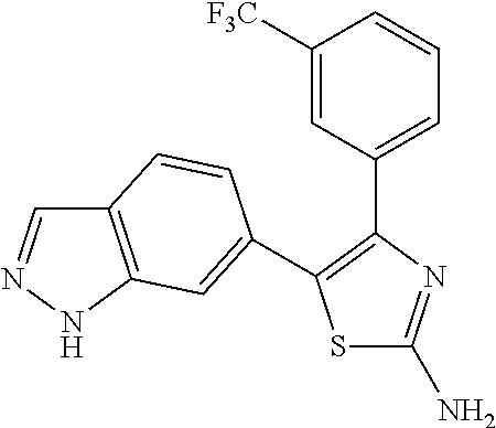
S1C(N)=NC(C2=CC=CC([F3C])=C2)=C1C1=CC2=C(C=NN2)C=C1
